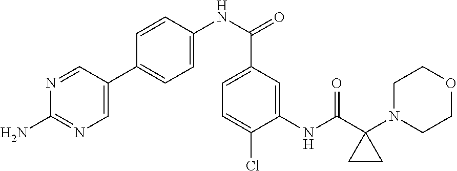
C1(NC(C2(N3CCOCC3)CC2)=O)=CC(C(NC2=CC=C(C3=CN=C(N)N=C3)C=C2)=O)=CC=C1Cl
